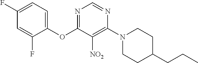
C1(OC2=NC=NC(N3CCC(CCC)CC3)=C2[NO2])=CC=C(F)C=C1F
